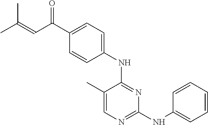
N(C1=NC(NC2=CC=CC=C2)=NC=C1C)C1=CC=C(C(C=C(C)C)=O)C=C1
